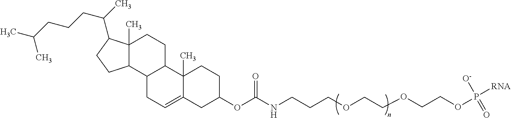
C12C(C)(C(C(C)CCCC(C)C)CC1)CCC1C2CC=C2C1(C)CCC(OC(NCCCOCCOCCOP([O-])(=O)[RNA])=O)C2
